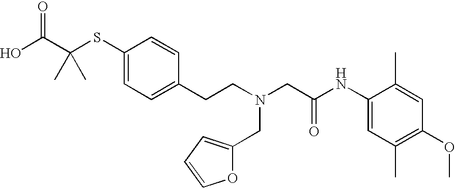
OC(C(SC1=CC=C(CCN(CC(NC2=CC(C)=C(OC)C=C2C)=O)CC2=CC=CO2)C=C1)(C)C)=O
